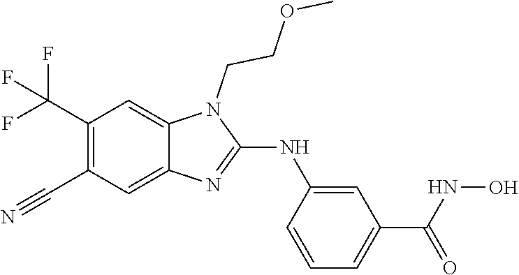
C1(C(F)(F)F)=C(C#N)C=C2C(=C1)N(CCOC)C(NC1=CC(C(=O)NO)=CC=C1)=N2
